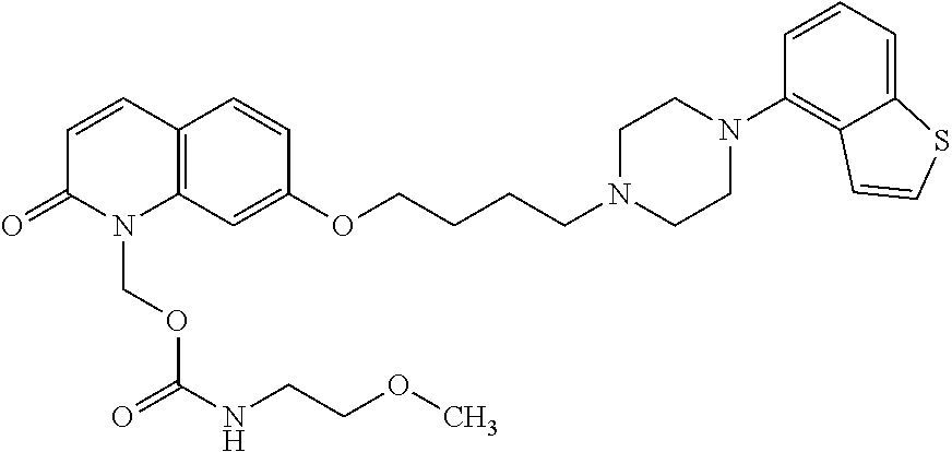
C1=CC2=C(N(COC(=O)NCCOC)C1=O)C=C(OCCCCN1CCN(C3=C4C(=CC=C3)SC=C4)CC1)C=C2
